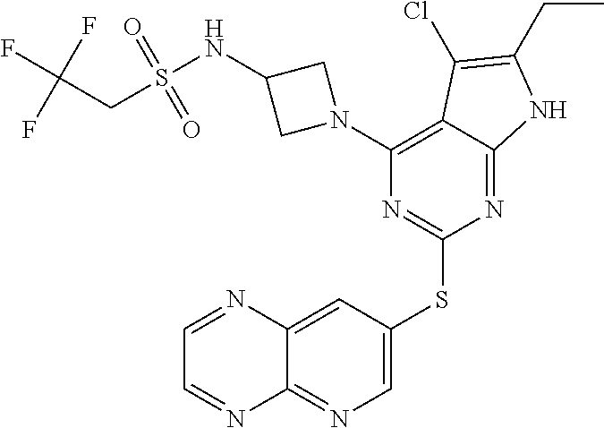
C1=C(SC2=NC(N3CC(NS(CC(F)(F)F)(=O)=O)C3)=C3C(=N2)NC(CC)=C3Cl)C=C2C(=N1)N=CC=N2
